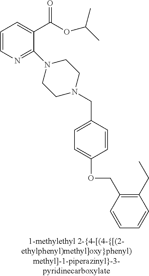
C1=CN=C(N2CCN(CC3=CC=C(OCC4=C(CC)C=CC=C4)C=C3)CC2)C(C(OC(C)C)=O)=C1
